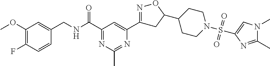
C1(OC)=C(F)C=CC(CNC(C2=NC(C)=NC(C3=NOC(C4CCN(S(=O)(=O)C5=CN(C)C(C)=N5)CC4)C3)=C2)=O)=C1
